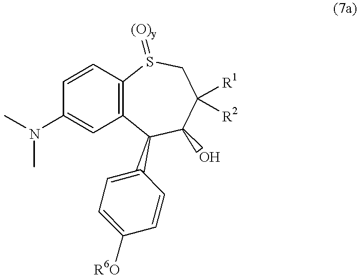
C1=CC2=C(C=C1N(C)C)C(C1=CC=C([R6O])C=C1)C(O)C([R1])([R2])CS2=[(O)y]
